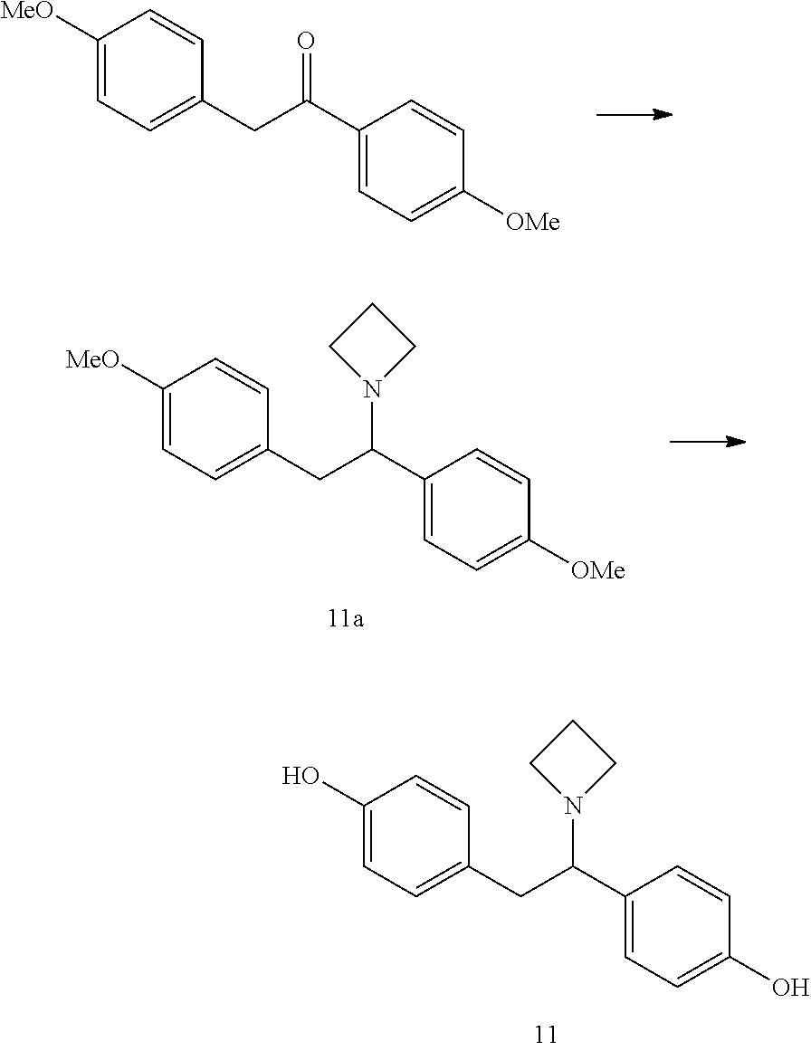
C1([MeO])=CC=C(CC(C2=CC=C([OMe])C=C2)=O)C=C1.C1(O)=CC=C(CC(C2=CC=C(O)C=C2)N2CCC2)C=C1.C1([MeO])=CC=C(CC(C2=CC=C([OMe])C=C2)N2CCC2)C=C1
